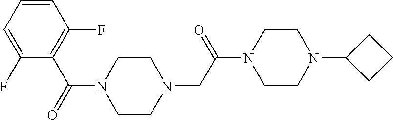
C1CN(C2CCC2)CCN1C(CN1CCN(C(=O)C2=C(F)C=CC=C2F)CC1)=O
